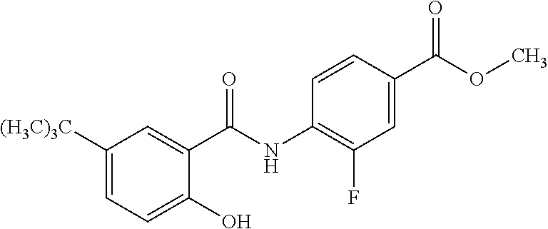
C1([(H3C)3C])=CC=C(O)C(C(NC2=C(F)C=C(C(OC)=O)C=C2)=O)=C1
